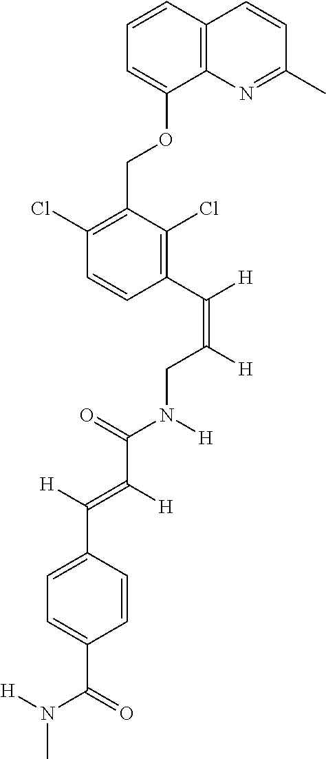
C1=CC2=C(C(OCC3=C(Cl)C=CC(C([H])=C([H])CN(C(=O)C(=C(C4=CC=C(C(=O)N([H])C)C=C4)[H])[H])[H])=C3Cl)=C1)N=C(C)C=C2
